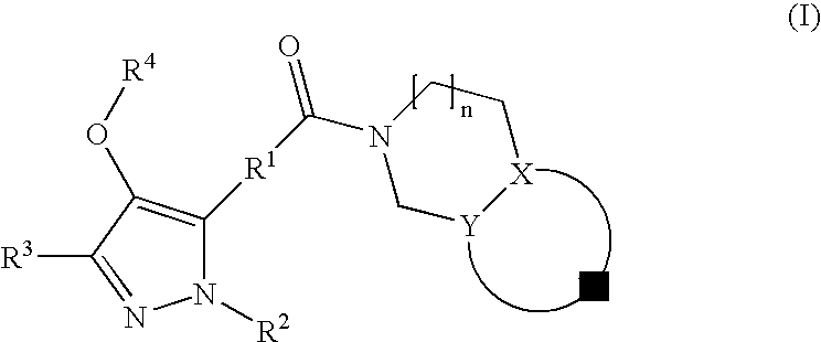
N1([R2])C([R1]C(N2C[Y][X]CC2)=O)=C(O[R4])C([R3])=N1.[W]
